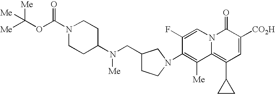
N(CC1CCN(C2=C([Me])C3=C(C4CC4)C=C([CO2H])C(=O)N3C=C2F)C1)(C1CCN(C(OC([Me])([Me])[Me])=O)CC1)[Me]
